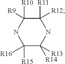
C1([R16])([R15])C([R14])([R13])NC([R12])([R11])C([R9])([R10])N1
